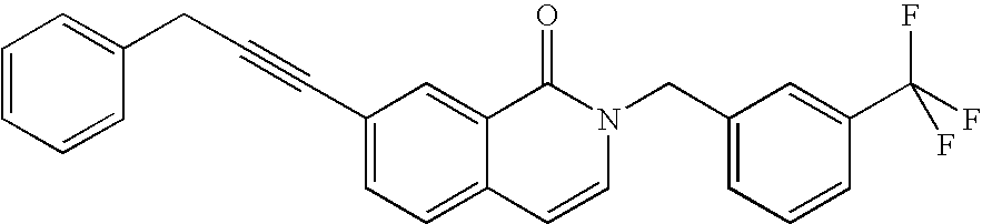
C1=CC=CC(CC#CC2=CC=C3C(=C2)C(=O)N(CC2=CC=CC(C(F)(F)F)=C2)C=C3)=C1
